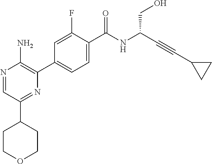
N1=CC(C2CCOCC2)=NC(C2=CC=C(C(NC(C#CC3CC3)CO)=O)C(F)=C2)=C1N
